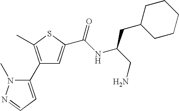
C1(C2=CC=NN2C)=C(C)SC(C(NC(CN)CC2CCCCC2)=O)=C1
